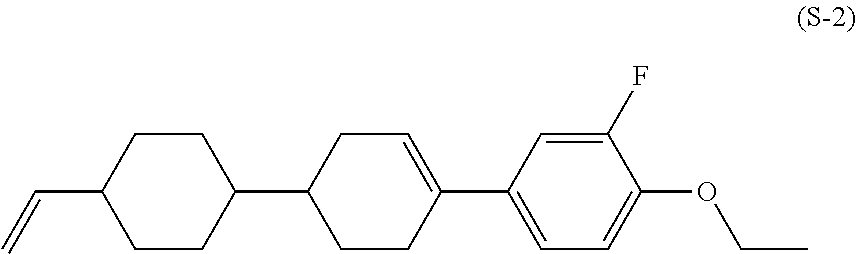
C1(C2CCC(C3=CC=C(OCC)C(F)=C3)=CC2)CCC(C=C)CC1
